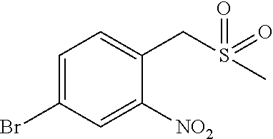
C1=C(Br)C=C([NO2])C(CS(=O)(=O)C)=C1
